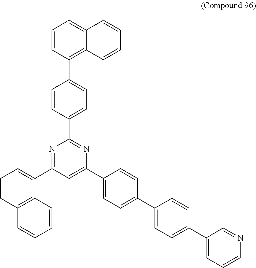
C1=CC(C2=CC=C(C3=NC(C4=CC=C(C5=CC=C(C6=CC=CN=C6)C=C5)C=C4)=CC(C4=CC=CC5=C4C=CC=C5)=N3)C=C2)=C2C(=C1)C=CC=C2
